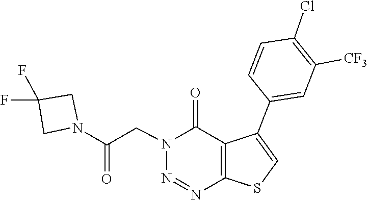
N1(CC(N2CC(F)(F)C2)=O)N=NC2=C(C1=O)C(C1=CC([CF3])=C(Cl)C=C1)=CS2
